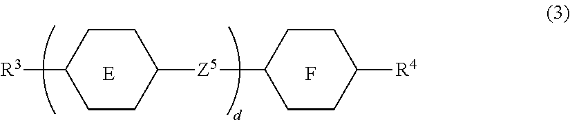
[R3]C1CCC([Z5]C2CCC([R4])CC2)CC1.[E].F
